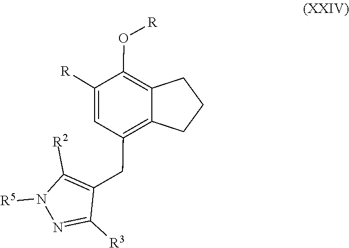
C1(O[R])=C2CCCC2=C(CC2=C([R2])N([R5])N=C2[R3])C=C1[R]
